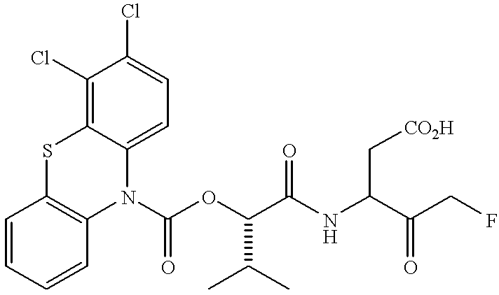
C1=CC=CC2=C1SC1=C(Cl)C(Cl)=CC=C1N2C(OC(C(NC(C(CF)=O)C[CO2H])=O)C(C)C)=O
